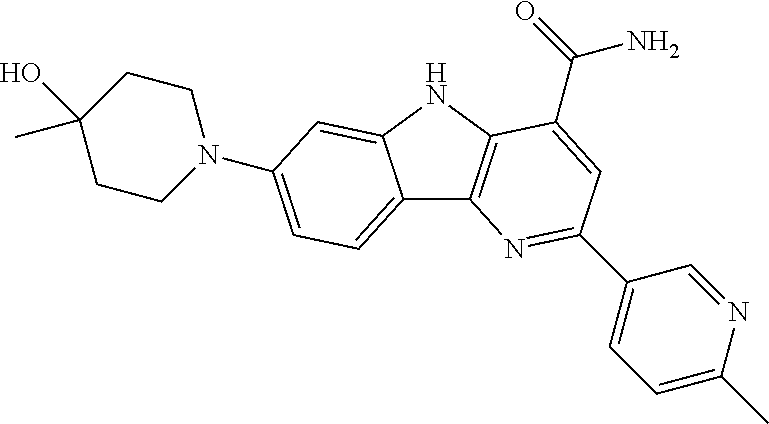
C12=CC=C(N3CCC(C)(O)CC3)C=C1NC1=C2N=C(C2=CC=C(C)N=C2)C=C1C(=O)N
